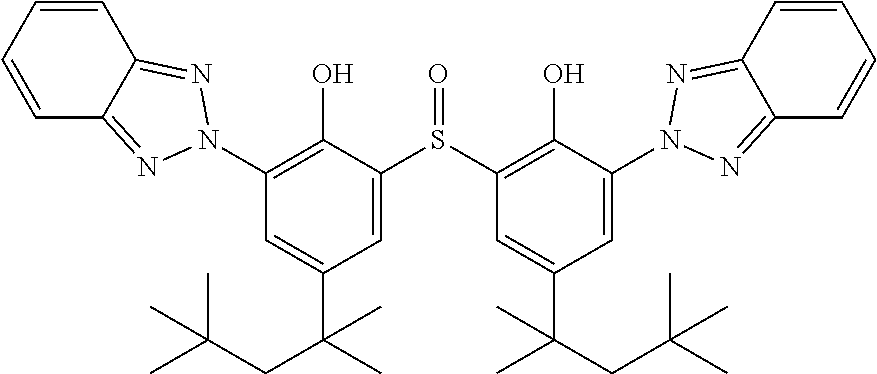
C1=CC=CC2=NN(C3=C(O)C(S(C4=C(O)C(N5N=C6C(=N5)C=CC=C6)=CC(C(CC(C)(C)C)(C)C)=C4)=O)=CC(C(C)(CC(C)(C)C)C)=C3)N=C12
